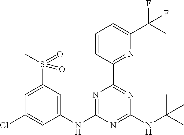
C1(NC2=NC(C3=NC(C(C)(F)F)=CC=C3)=NC(NC(C)(C)C)=N2)=CC(S(C)(=O)=O)=CC(Cl)=C1
